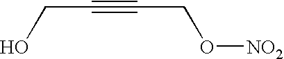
C(C#CCO[NO2])O
